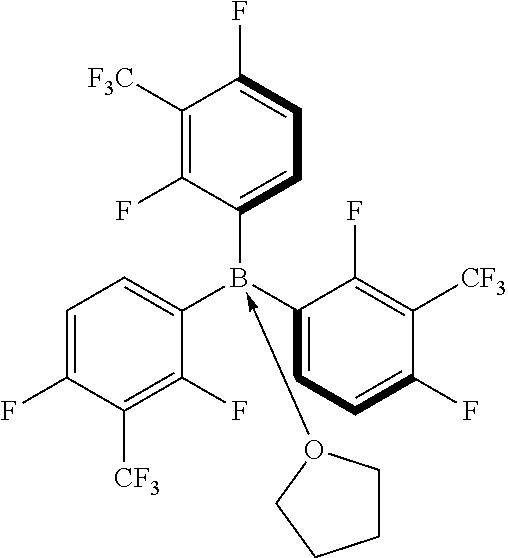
C1([F3C])=C(F)C(B(C2=CC=C(F)C([CF3])=C2F)(C2=CC=C(F)C([CF3])=C2F)-O2CCCC2)=CC=C1F
